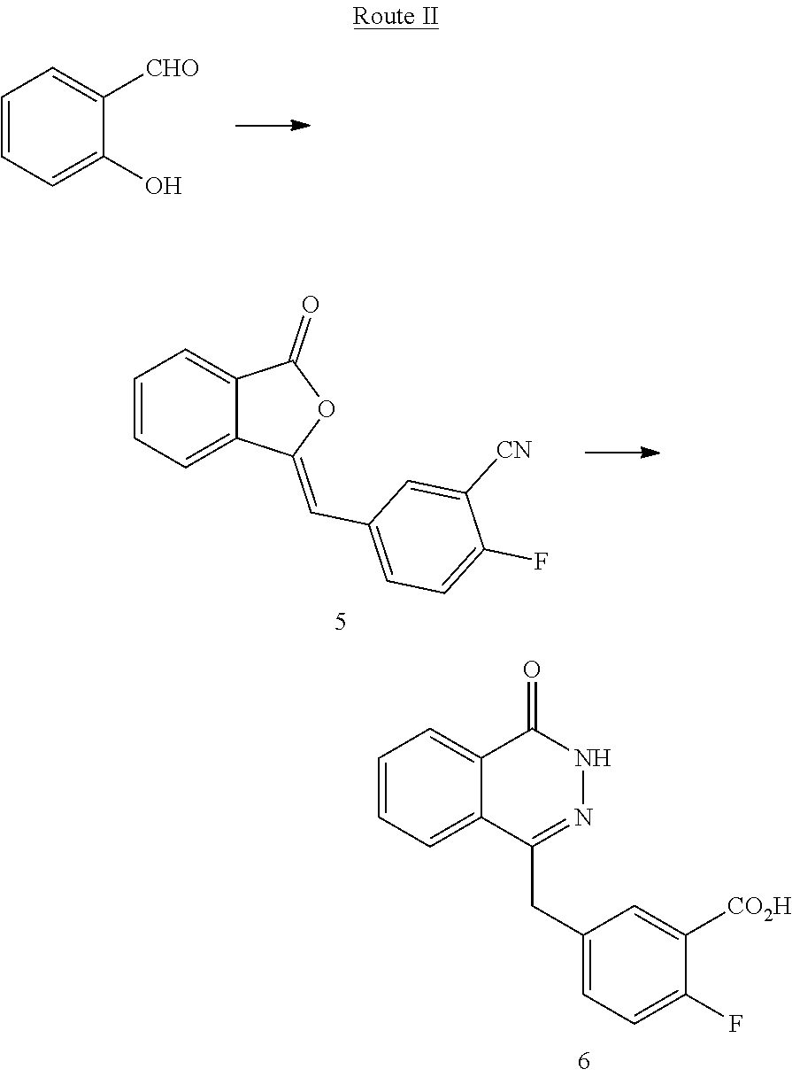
C1=CC=C(O)C([CHO])=C1.C1=CC=C2C(=C1)C(=O)OC2=CC1=CC=C(F)C([CN])=C1.C1=CC=C2C(=C1)C(=O)NN=C2CC1=CC=C(F)C([CO2H])=C1
